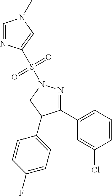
C1=NC(S(N2N=C(C3=CC=CC(Cl)=C3)C(C3=CC=C(F)C=C3)C2)(=O)=O)=CN1C
